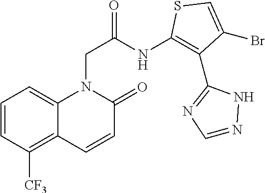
C1=CC([CF3])=C2C(=C1)N(CC(NC1=C(C3=NC=NN3)C(Br)=CS1)=O)C(=O)C=C2
